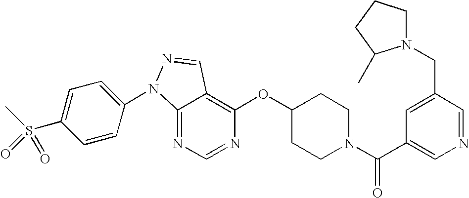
C12=NC=NC(OC3CCN(C(C4=CN=CC(CN5CCCC5C)=C4)=O)CC3)=C1C=NN2C1=CC=C(S(C)(=O)=O)C=C1
